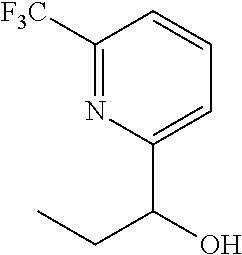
C1([F3C])=NC(C(O)CC)=CC=C1
